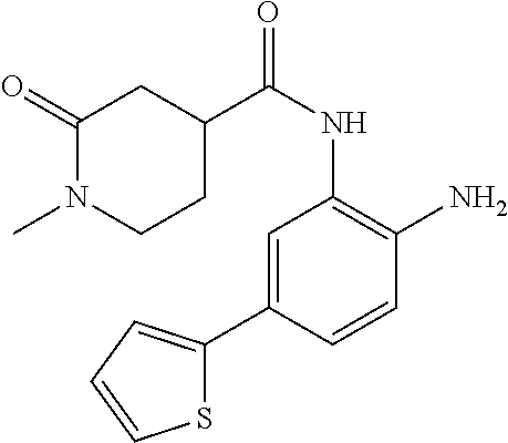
C1=C(C2=CC=CS2)C=CC(N)=C1NC(C1CC(=O)N(C)CC1)=O
